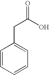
C1=CC=CC=C1CC(=O)O
